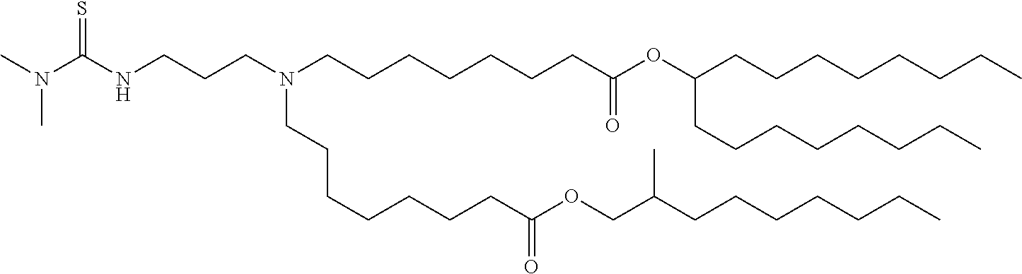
C(CC)CCCCC(COC(CCCCCCCN(CCCCCCCC(OC(CCCCCCCC)CCCCCCCC)=O)CCCNC(N(C)C)=S)=O)C
